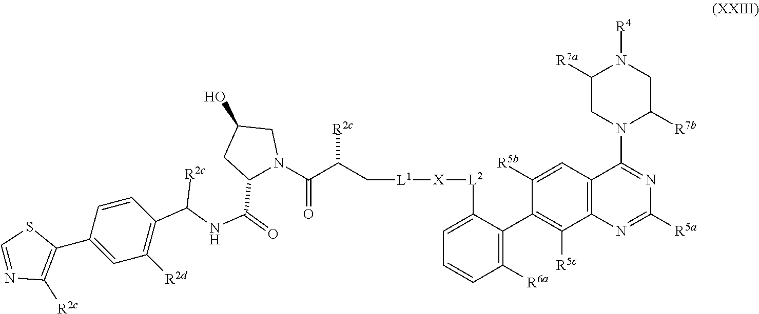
[L2]([X][L1]CC(C(N1C(C(=O)NC(C2=C([R2d])C=C(C3=C([R2c])N=CS3)C=C2)[R2c])CC(O)C1)=O)[R2c])C1=CC=CC([R6a])=C1C1=C([R5c])C2=C(C=C1[R5b])C(N1C([R7b])CN([R4])C([R7a])C1)=NC([R5a])=N2
